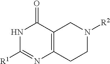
C12=C(C(=O)NC([R1])=N1)CN([R2])CC2
